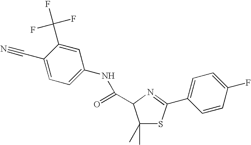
C1(C#N)=CC=C(NC(=O)C2C(C)(C)SC(C3=CC=C(F)C=C3)=N2)C=C1C(F)(F)F
